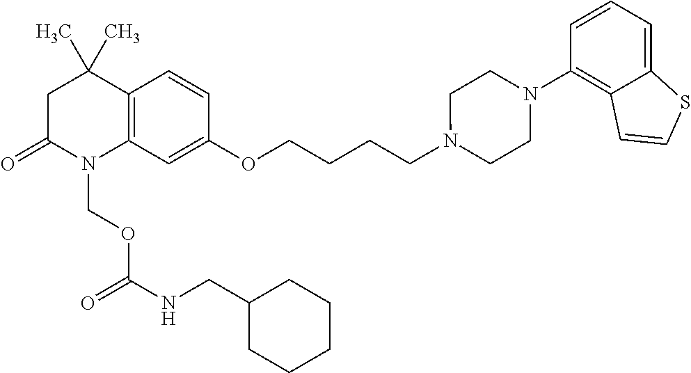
C1C(=O)N(COC(NCC2CCCCC2)=O)C2=C(C1(C)C)C=CC(OCCCCN1CCN(C3=C4C(=CC=C3)SC=C4)CC1)=C2
